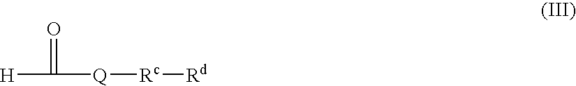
[H]C(=O)[Q][Rc][Rd]
